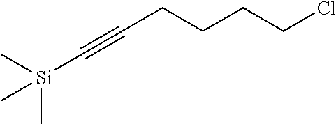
C[Si](C)(C#CCCCCCl)C
